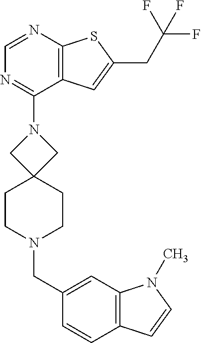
C1=NC2=C(C(N3CC4(C3)CCN(CC3=CC5=C(C=C3)C=CN5C)CC4)=N1)C=C(CC(F)(F)F)S2
